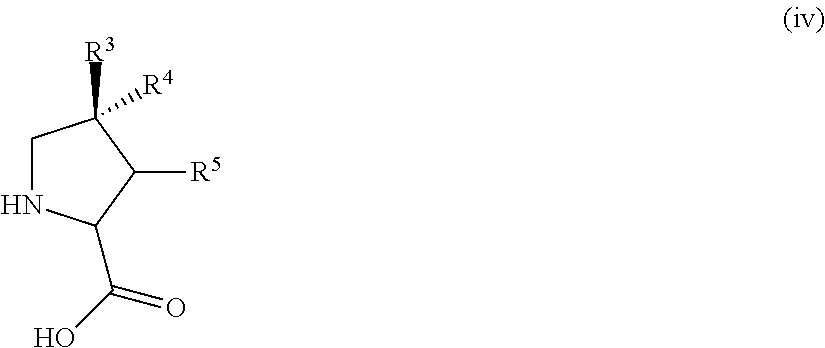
C1NC(C(O)=O)C([R5])C1([R3])[R4]
